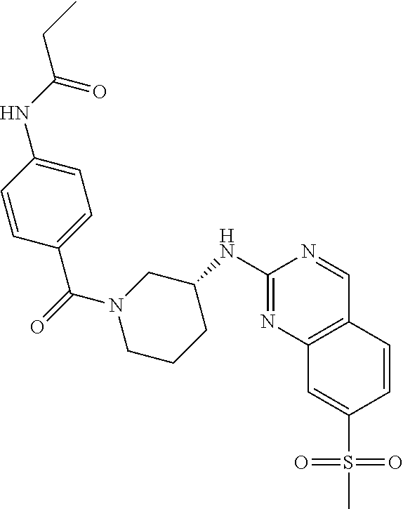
C1(NC2CN(C(C3=CC=C(NC(CC)=O)C=C3)=O)CCC2)=NC2=C(C=N1)C=CC(S(C)(=O)=O)=C2
